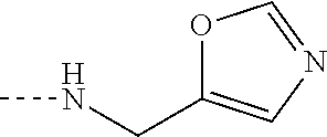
N(C)CC1=CN=CO1
